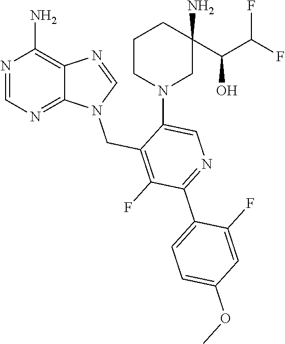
N1=CN=C2C(=C1N)N=CN2CC1=C(F)C(C2=CC=C(OC)C=C2F)=NC=C1N1CCCC(C(O)C(F)F)(N)C1
